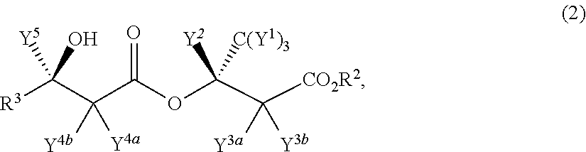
[R3]C(C(C(OC(C([CO2R2])([Y3a])[Y3b])([Y2])[C(Y1)3])=O)([Y4b])[Y4a])([Y5])O
